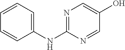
C1(NC2=NC=C(O)C=N2)=CC=CC=C1
